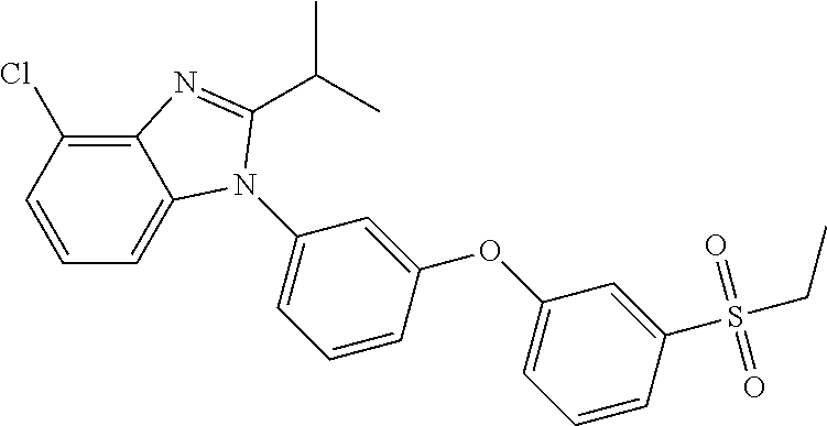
ClC1=C2C(=CC=C1)N(C1=CC=CC(OC3=CC=CC(S(CC)(=O)=O)=C3)=C1)C(C(C)C)=N2
